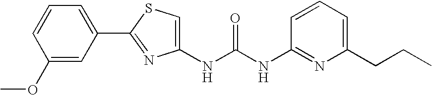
C1(NC(NC2=NC(CCC)=CC=C2)=O)=CSC(C2=CC=CC(OC)=C2)=N1
